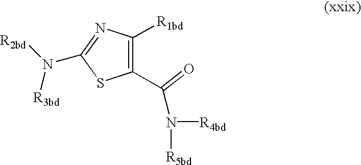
C1(C(N([R4bd])[R5bd])=O)=C([R1bd])N=C(N([R2bd])[R3bd])S1
